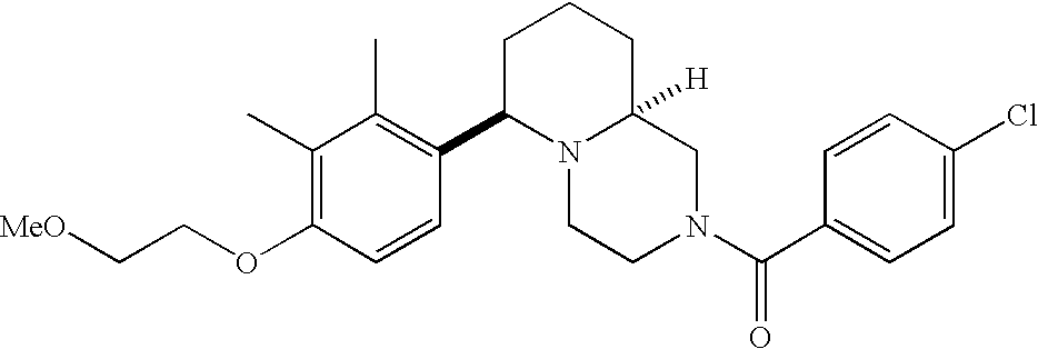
C(COC1=C(C)C(C)=C(C2N3C([H])(CCC2)CN(C(C2=CC=C(Cl)C=C2)=O)CC3)C=C1)[MeO]
